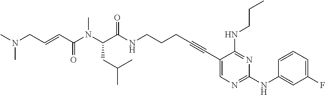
C1(C#CCCCNC(=O)C(CC(C)C)N(C(C=CCN(C)C)=O)C)=CN=C(NC2=CC(F)=CC=C2)N=C1NCCC
